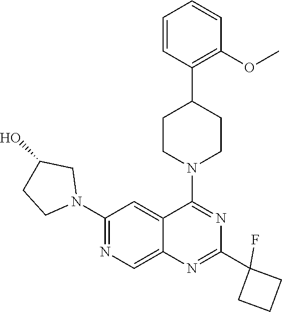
C1(N2CC(O)CC2)=NC=C2C(=C1)C(N1CCC(C3=C(OC)C=CC=C3)CC1)=NC(C1(F)CCC1)=N2
